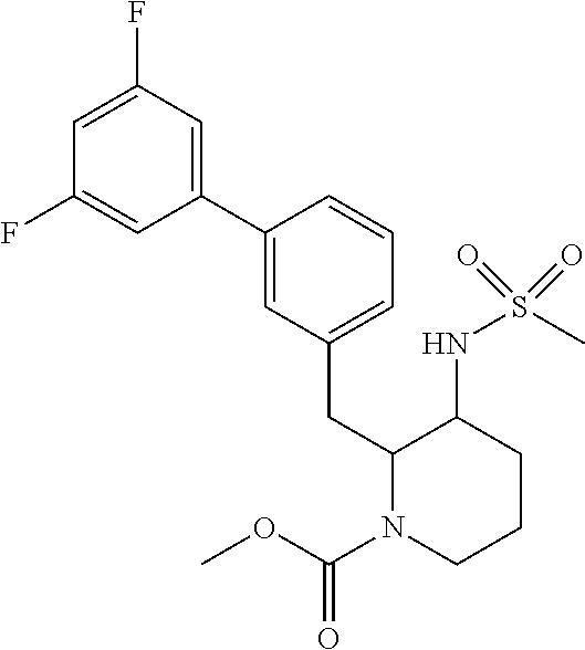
C1=C(F)C=C(C2=CC(CC3N(C(OC)=O)CCCC3NS(C)(=O)=O)=CC=C2)C=C1F
